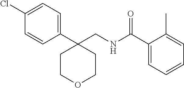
C1(C(NCC2(C3=CC=C(Cl)C=C3)CCOCC2)=O)=CC=CC=C1C
